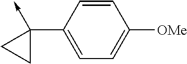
C1=C(C2(->C)CC2)C=CC([OMe])=C1
